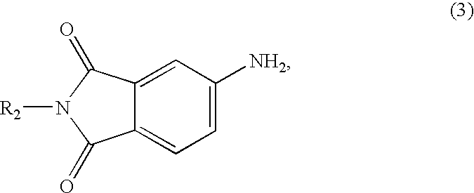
C12=CC=C([NH2])C=C1C(=O)N([R2])C2=O
